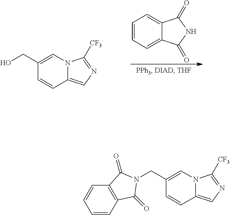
C1(CO)=CN2C(=CN=C2[CF3])C=C1.C1=CC=C2C(=C1)C(=O)NC2=O.C1(CN2C(=O)C3=C(C=CC=C3)C2=O)=CN2C(=CN=C2[CF3])C=C1
